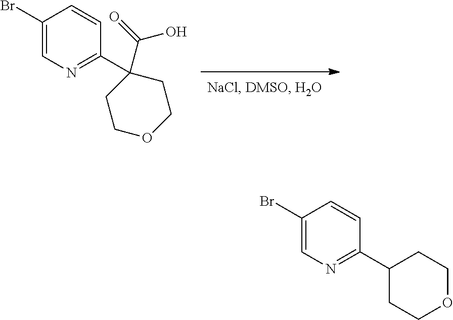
C1(Br)=CN=C(C2(C(O)=O)CCOCC2)C=C1.C1(Br)=CN=C(C2CCOCC2)C=C1
